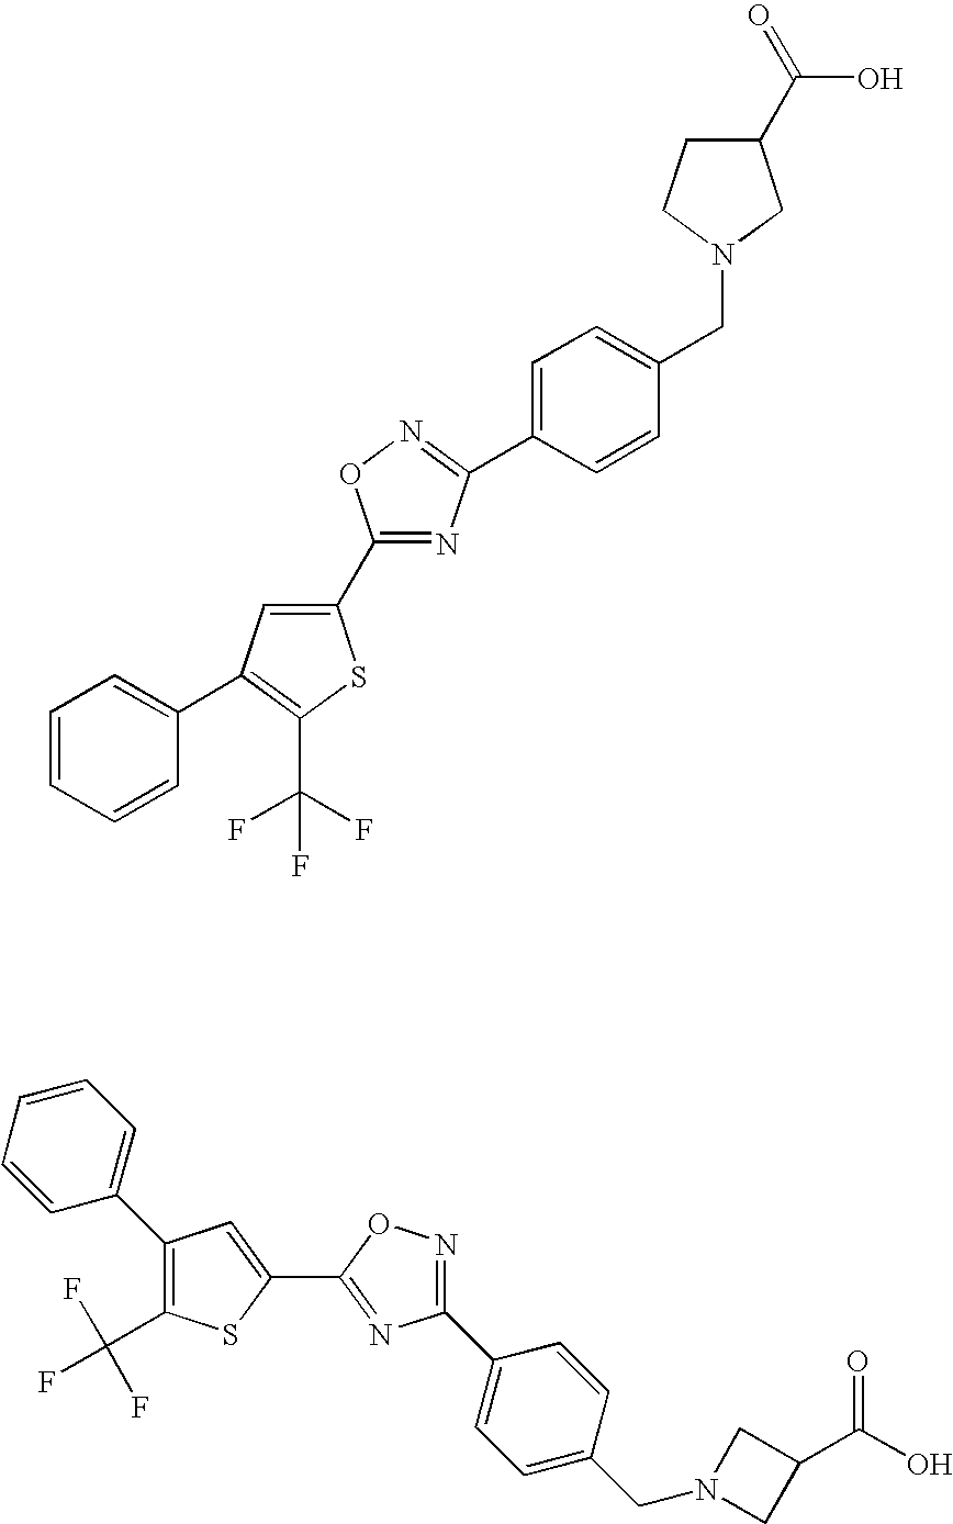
C1=CC=CC(C2=C(C(F)(F)F)SC(C3=NC(C4=CC=C(CN5CC(C(O)=O)CC5)C=C4)=NO3)=C2)=C1.C1(C2=CC=C(CN3CC(C(O)=O)C3)C=C2)=NOC(C2=CC(C3=CC=CC=C3)=C(C(F)(F)F)S2)=N1
